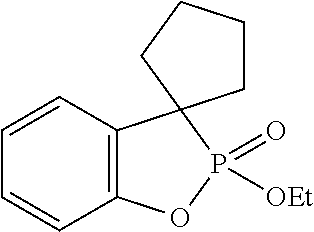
C1=CC2=C(C=C1)OP(=O)([OEt])C21CCCC1
